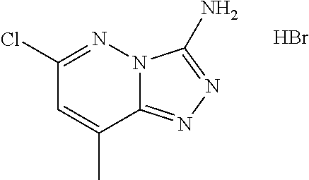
N12C(=NN=C1N)C(C)=CC(Cl)=N2.Br
